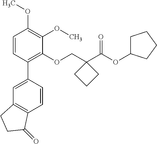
C1=CC(C2=CC3=C(C=C2)C(=O)CC3)=C(OCC2(C(OC3CCCC3)=O)CCC2)C(OC)=C1OC
